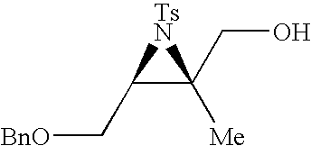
C(C1C(CO)([Me])[TsN]1)[BnO]
